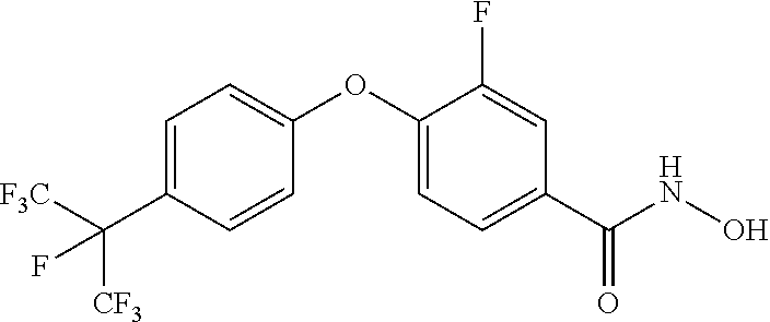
C1=C(C([F3C])([CF3])F)C=CC(OC2=CC=C(C(NO)=O)C=C2F)=C1
